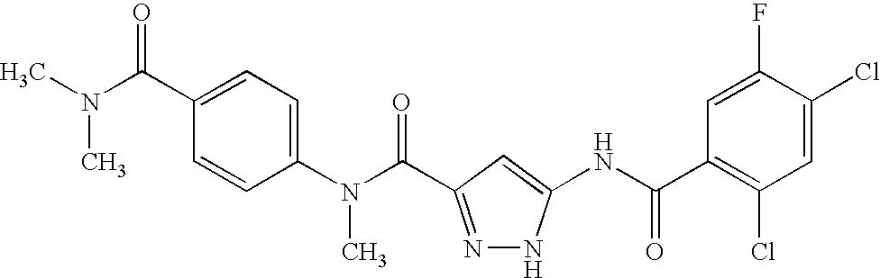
C1=CC(C(N(C)C)=O)=CC=C1N(C(=O)C1=NNC(NC(C2=C(Cl)C=C(Cl)C(F)=C2)=O)=C1)C
